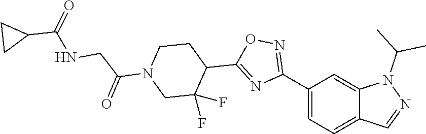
C1(C2=NOC(C3CCN(C(CNC(C4CC4)=O)=O)CC3(F)F)=N2)=CC=C2C(=C1)N(C(C)C)N=C2
